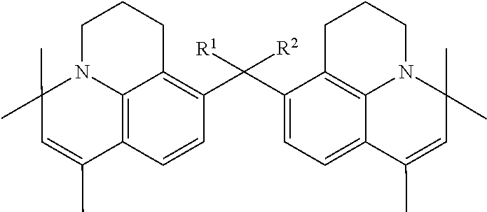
C12=C3C(=C(C(C4=CC=C5C6=C4CCCN6C(C)(C)C=C5C)([R1])[R2])C=C1)CCCN3C(C)(C)C=C2C
